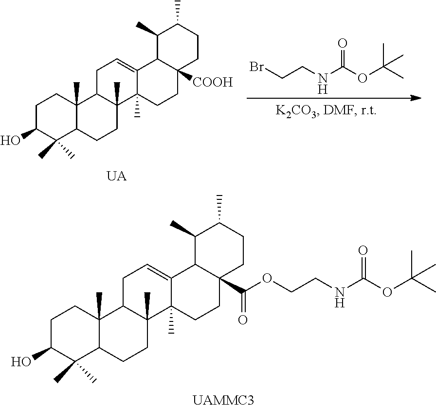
BrCCNC(OC(C)(C)C)=O.C1C(O)C(C)(C)C2C(C)(C1)C1C(C)(CC2)C2(C)C(=CC1)C1C([COOH])(CC2)CCC(C)C1C.[UA].C1C(O)C(C)(C)C2C(C)(C1)C1C(C)(CC2)C2(C)C(=CC1)C1C(C(OCCNC(OC(C)(C)C)=O)=O)(CC2)CCC(C)C1C
